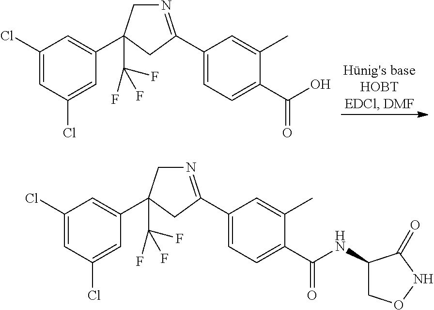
C1(Cl)=CC(Cl)=CC(C2(C(F)(F)F)CN=C(C3=CC=C(C(O)=O)C(C)=C3)C2)=C1.C1(Cl)=CC(Cl)=CC(C2(C(F)(F)F)CN=C(C3=CC=C(C(NC4CONC4=O)=O)C(C)=C3)C2)=C1
